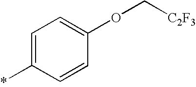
C1=C(*)C=CC(OC[C2F3])=C1
